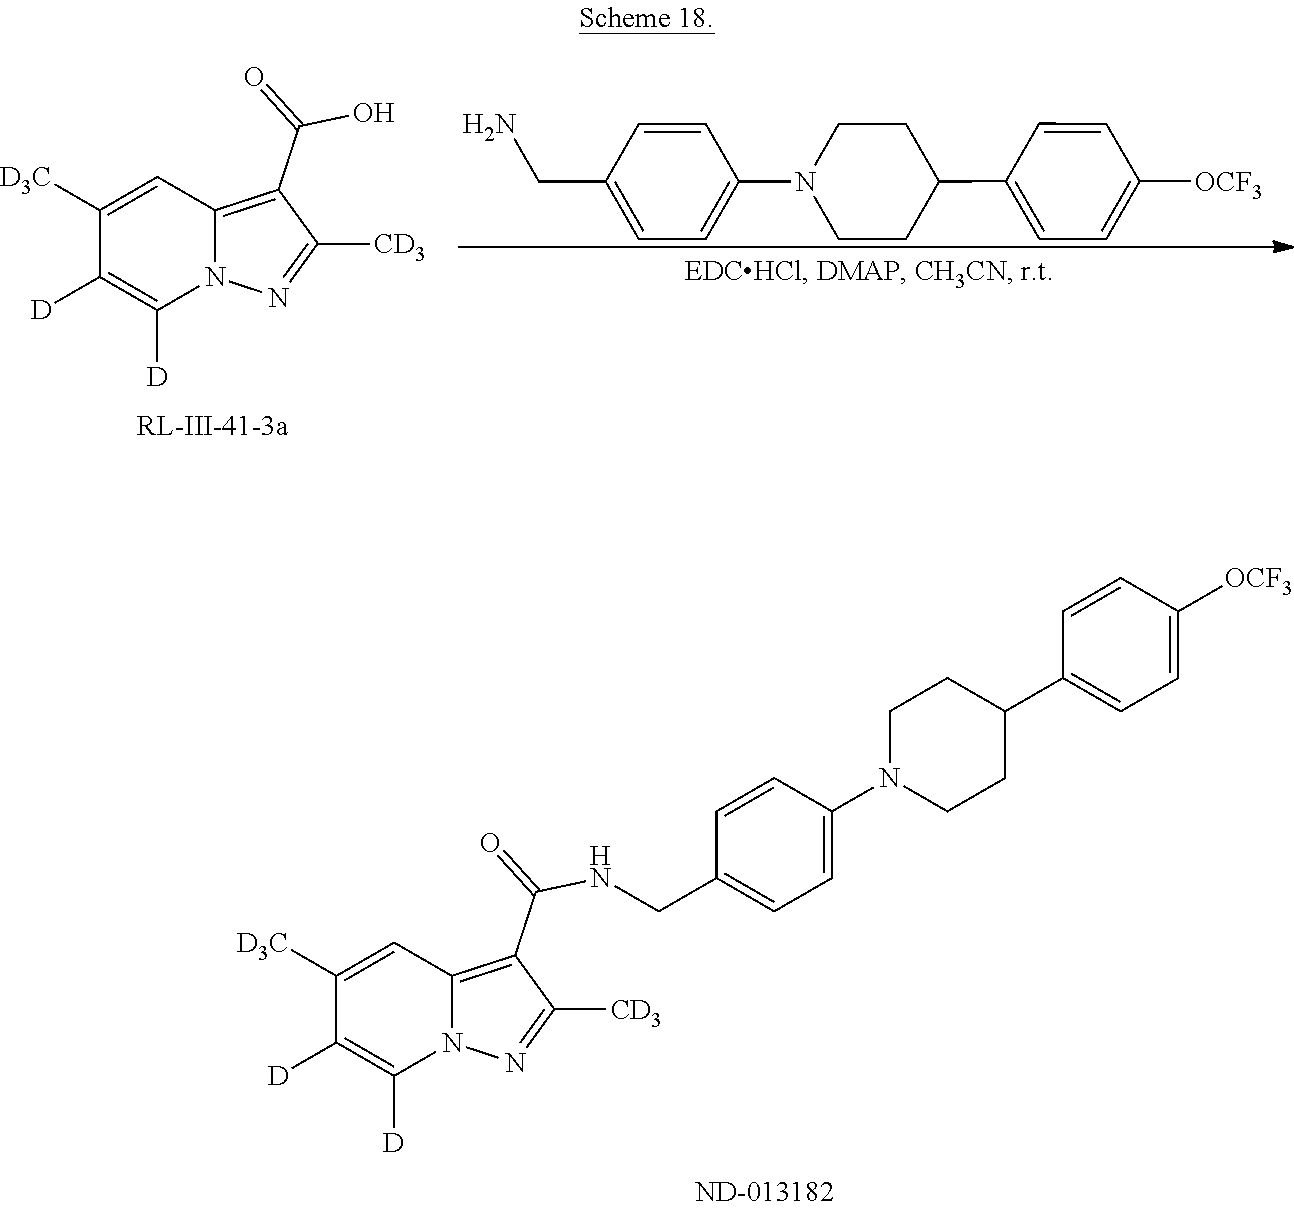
C1=C([D3C])C([D])=C([D])N2C1=C(C(=O)NCC1=CC=C(N3CCC(C4=CC=C([OCF3])C=C4)CC3)C=C1)C([CD3])=N2.C1=C([D3C])C([D])=C([D])N2C1=C(C(=O)O)C([CD3])=N2.C1=CC(N2CCC(C3=CC=C([OCF3])C=C3)CC2)=CC=C1CN
